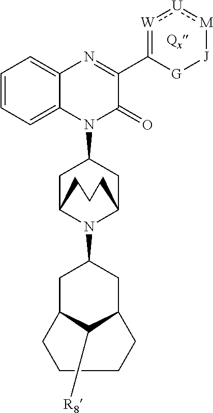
C1=CC=C2C(=C1)N=C(C1=[W]:[U]:[M][J][G]1)C(=O)N2C1CC2N(C3CC4C([R8])C(C3)CCCC4)C(C1)CCC2
